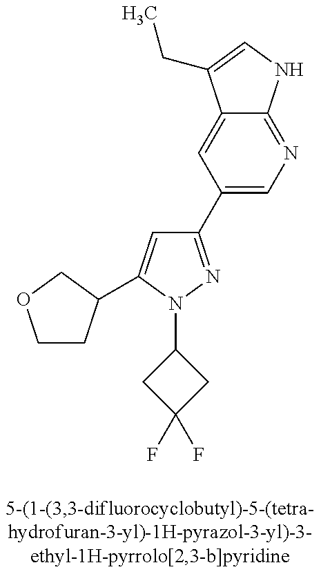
C1CC(C2=CC(C3=CN=C4C(=C3)C(CC)=CN4)=NN2C2CC(F)(F)C2)CO1
